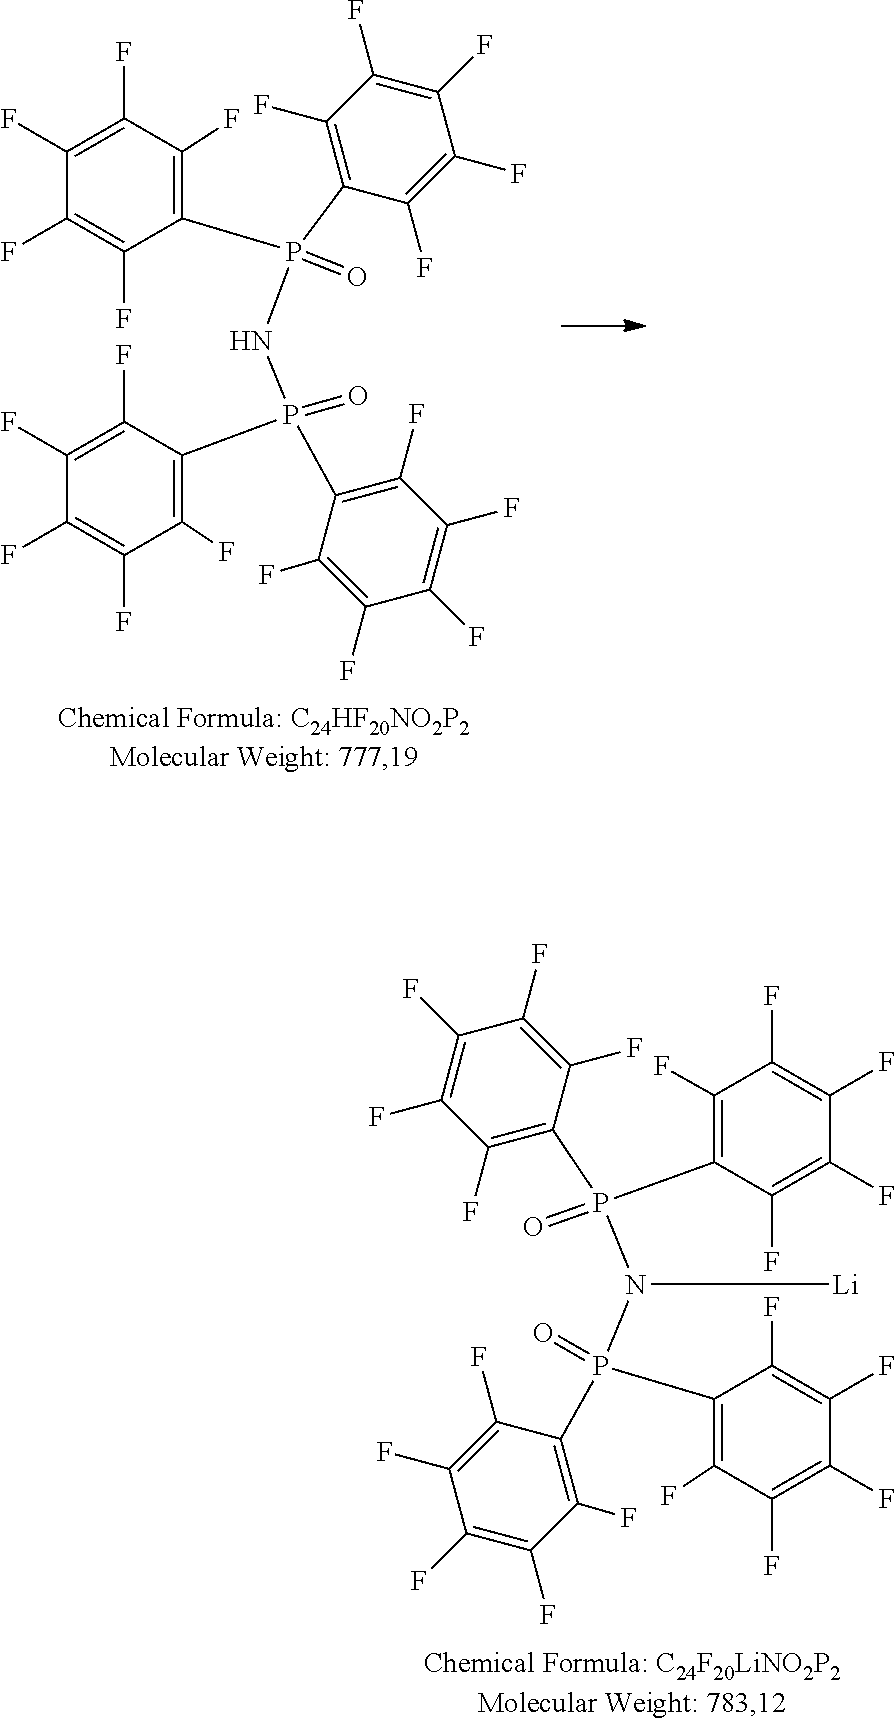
C1(P(=O)(NP(=O)(C2=C(F)C(F)=C(F)C(F)=C2F)C2=C(F)C(F)=C(F)C(F)=C2F)C2=C(F)C(F)=C(F)C(F)=C2F)=C(F)C(F)=C(F)C(F)=C1F.C1(P(=O)(N(P(=O)(C2=C(F)C(F)=C(F)C(F)=C2F)C2=C(F)C(F)=C(F)C(F)=C2F)[Li])C2=C(F)C(F)=C(F)C(F)=C2F)=C(F)C(F)=C(F)C(F)=C1F
